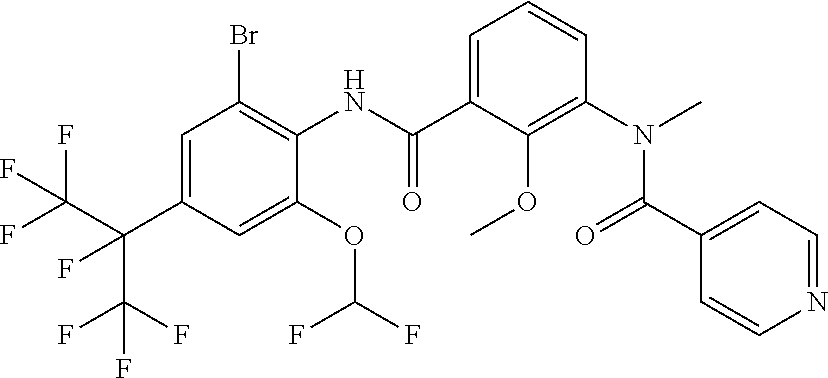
C1=C(C(C(F)(F)F)(C(F)(F)F)F)C=C(OC(F)F)C(NC(=O)C2=CC=CC(N(C(=O)C3=CC=NC=C3)C)=C2OC)=C1Br
